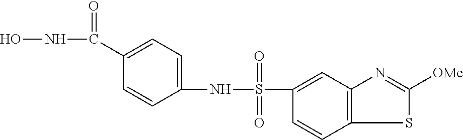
C1(S(NC2=CC=C(C(NO)=O)C=C2)(=O)=O)=CC2=C(C=C1)SC([OMe])=N2
